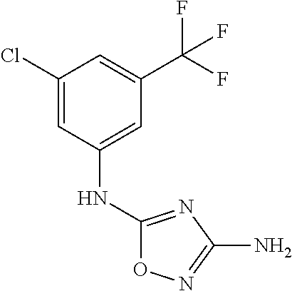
C1(NC2=CC(C(F)(F)F)=CC(Cl)=C2)=NC(N)=NO1
